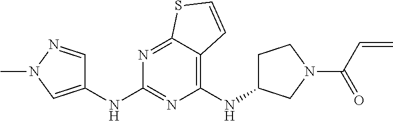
C1(NC2CCN(C(C=C)=O)C2)=C2C(=NC(NC3=CN(C)N=C3)=N1)SC=C2
